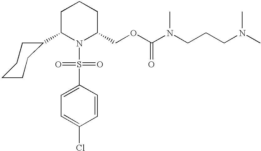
C1(C2N(S(C3=CC=C(Cl)C=C3)(=O)=O)C(COC(=O)N(CCCN(C)C)C)CCC2)CCCCC1
